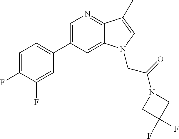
C1=C(C2=CC=C(F)C(F)=C2)C=C2C(=N1)C(C)=CN2CC(=O)N1CC(F)(F)C1
